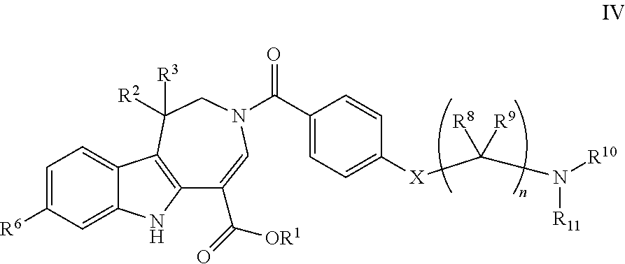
C1=C2C(=CC=C1[R6])C1=C(N2)C(C(=O)[OR1])=CN(C(C2=CC=C([X]C(N([R10])[R11])([R8])[R9])C=C2)=O)CC1([R3])[R2]
